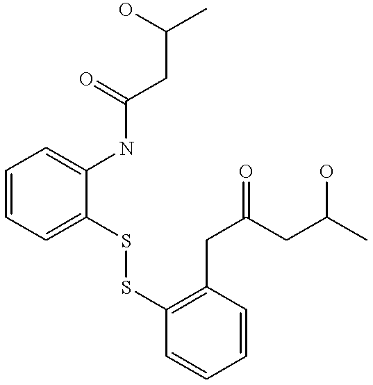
C1=CC=C(SSC2=C(CC(CC(C)O)=O)C=CC=C2)C(NC(=O)CC(O)C)=C1
